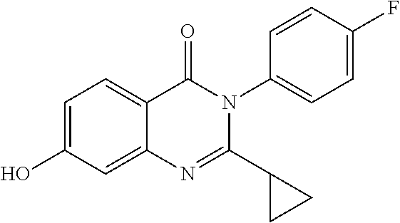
C1=C(O)C=C2C(=C1)C(=O)N(C1=CC=C(F)C=C1)C(C1CC1)=N2
